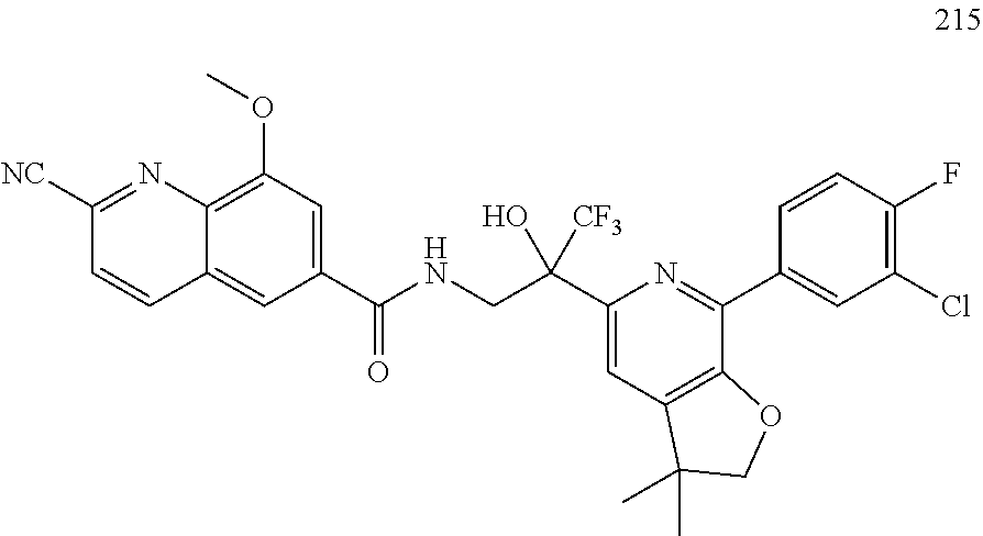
C1(C(NCC(C2=CC3=C(C(C4=CC(Cl)=C(F)C=C4)=N2)OCC3(C)C)(O)[CF3])=O)=CC(OC)=C2C(=C1)C=CC([NC])=N2
